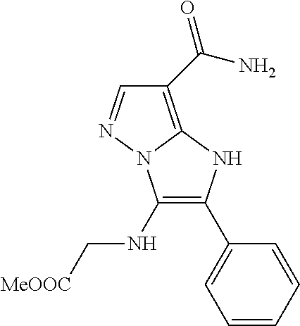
C1(C(N)=O)=C2N(N=C1)C(NC[MeOOC])=C(C1=CC=CC=C1)N2
